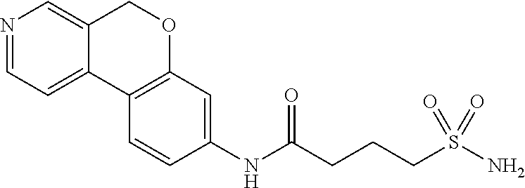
N1=CC=C2C(=C1)COC1=C2C=CC(NC(CCCS(N)(=O)=O)=O)=C1
